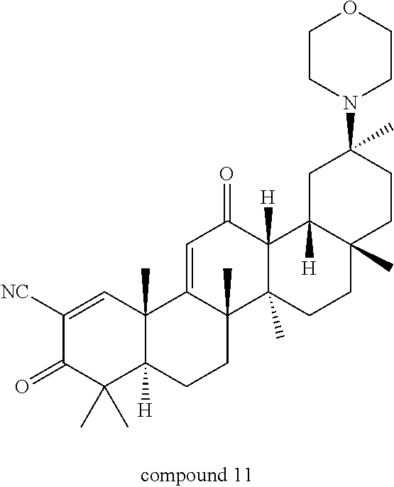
C1([NC])=CC2(C)C([H])(C(C)(C)C1=O)CCC1(C)C2=CC(=O)C2([H])C1(C)CCC1(C)C2([H])CC(C)(N2CCOCC2)CC1
